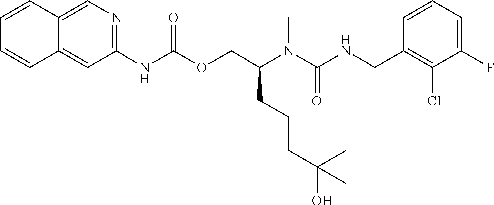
C1=CC(CNC(N(C(COC(NC2=NC=C3C(=C2)C=CC=C3)=O)CCCC(O)(C)C)C)=O)=C(Cl)C(F)=C1
